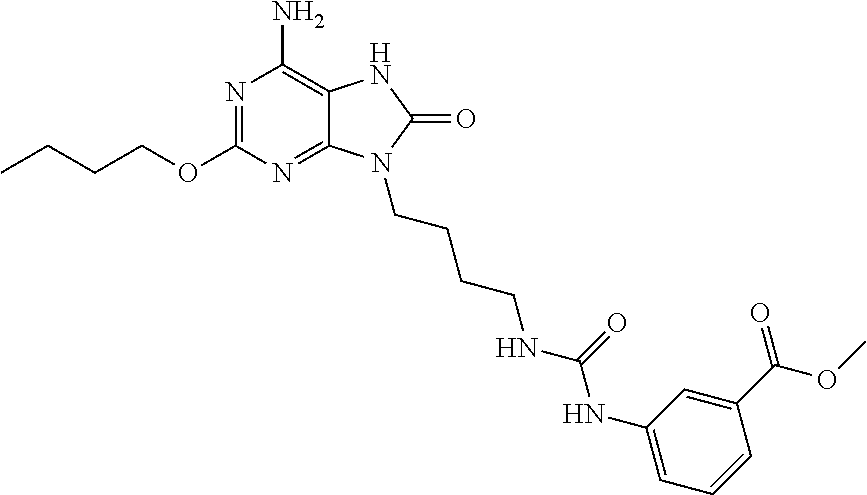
N1=C(OCCCC)N=C2C(=C1N)NC(=O)N2CCCCNC(NC1=CC=CC(C(OC)=O)=C1)=O
